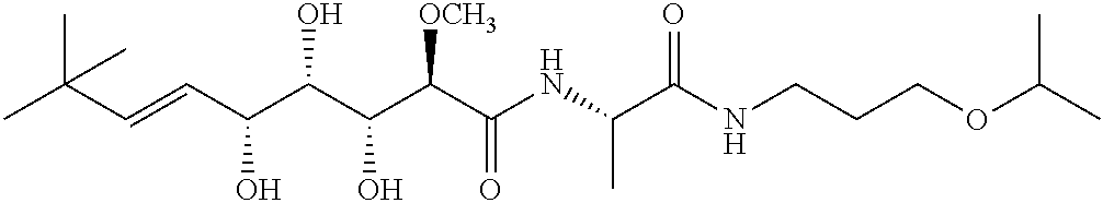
CC(C)(C=CC(O)C(O)C(O)C([OCH3])C(=O)NC(C)C(=O)NCCCOC(C)C)C
